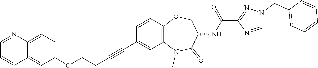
C(C1=CC=CC=C1)N1N=C(C(NC2C(=O)N(C)C3=C(C=CC(C#CCCOC4=CC=C5C(=C4)C=CC=N5)=C3)OC2)=O)N=C1
